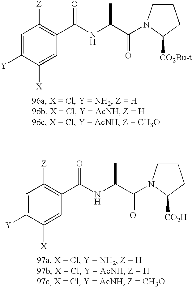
C1=C([Y])C([X])=CC(C(NC(C(=O)N2CCCC2[CO2Bu-t])C)=O)=C1[Z].C1=C([Y])C([X])=CC(C(NC(C(=O)N2CCCC2[CO2H])C)=O)=C1[Z]
